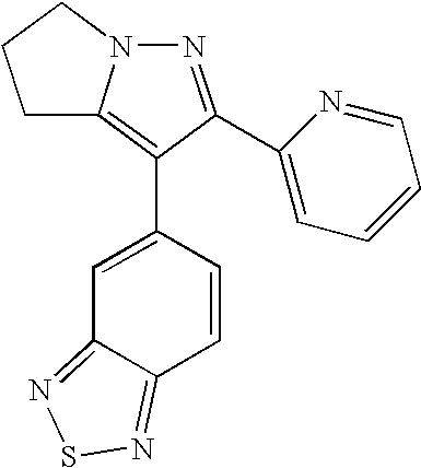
N1=C(C2=CC=CC=N2)C(C2=CC3=NSN=C3C=C2)=C2N1CCC2
